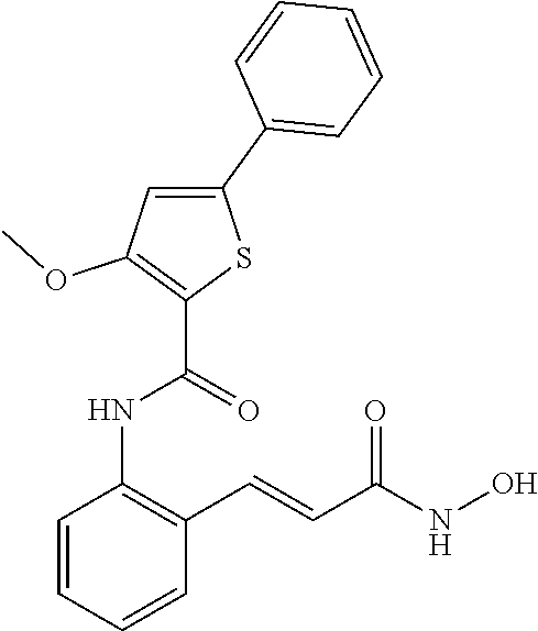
C1=CC=CC(C=CC(NO)=O)=C1NC(C1=C(OC)C=C(C2=CC=CC=C2)S1)=O
